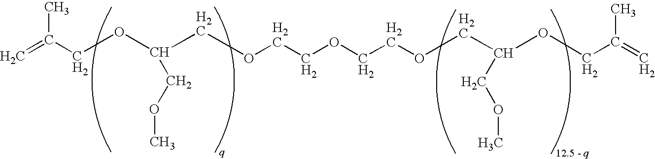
C=C(COC(COCCOCCOCC(OCC(=C)C)COC)COC)C
